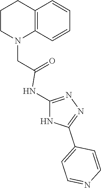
N1(CC(=O)NC2=NN=C(C3=CC=NC=C3)N2)C2=C(CCC1)C=CC=C2
